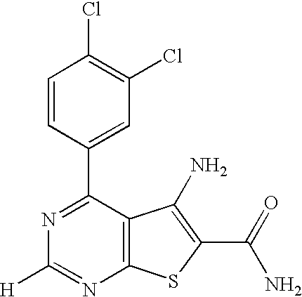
C1(C2=CC(Cl)=C(Cl)C=C2)=NC([H])=NC2=C1C(N)=C(C(N)=O)S2
